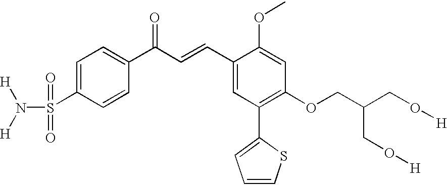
C1=C(S(N([H])[H])(=O)=O)C=CC(C(C=CC2=CC(C3=CC=CS3)=C(OCC(CO[H])CO[H])C=C2OC)=O)=C1
